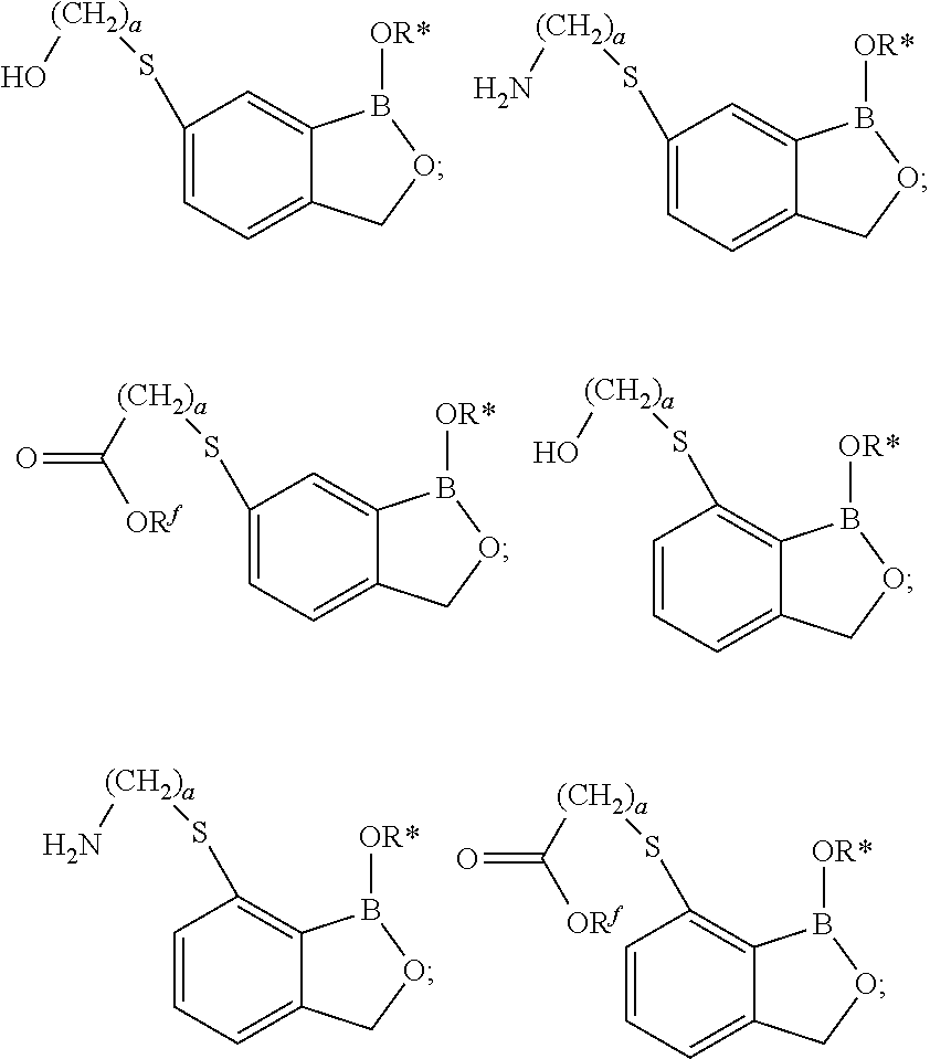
C1=C(S[(CH2)a]O)C=C2C(=C1)COB2[OR*].C1=C(S[(CH2)a]N)C=C2C(=C1)COB2[OR*].C1=C(S[(CH2)a]C([ORf])=O)C=C2C(=C1)COB2[OR*].C1=CC(S[(CH2)a]O)=C2C(=C1)COB2[OR*].C1=CC(S[(CH2)a]N)=C2C(=C1)COB2[OR*].C1=CC(S[(CH2)a]C([ORf])=O)=C2C(=C1)COB2[OR*]
